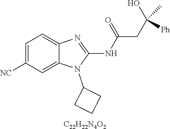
C1=C([NC])C=C2C(=C1)N=C(NC(CC([Ph])(O)C)=O)N2C1CCC1.[C22H22N4O2]
